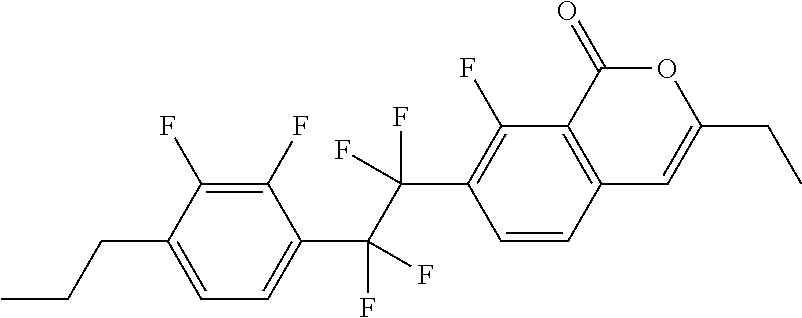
C1=CC2=C(C(F)=C1C(C(C1=CC=C(CCC)C(F)=C1F)(F)F)(F)F)C(=O)OC(CC)=C2
